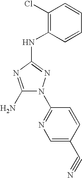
C1(N)=NC(NC2=C(Cl)C=CC=C2)=NN1C1=NC=C(C#N)C=C1
